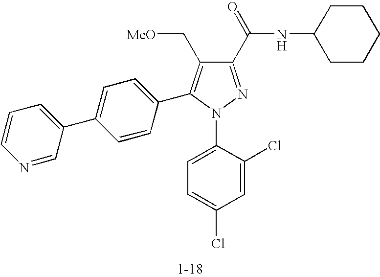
C1(C(NC2CCCCC2)=O)=NN(C2=CC=C(Cl)C=C2Cl)C(C2=CC=C(C3=CC=CN=C3)C=C2)=C1C[MeO]
